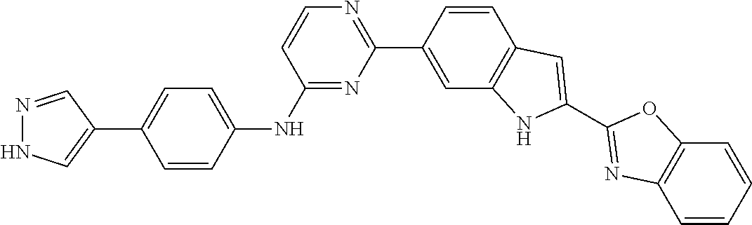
C1(NC2=CC=C(C3=CNN=C3)C=C2)=NC(C2=CC3=C(C=C2)C=C(C2=NC4=C(C=CC=C4)O2)N3)=NC=C1
